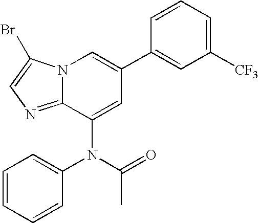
N12C(=NC=C1Br)C(N(C(C)=O)C1=CC=CC=C1)=CC(C1=CC([CF3])=CC=C1)=C2
